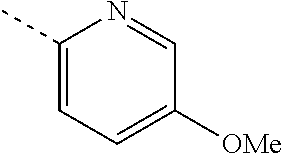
C1(C)=CC=C([OMe])C=N1
